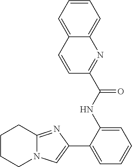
C1(NC(C2=NC3=CC=CC=C3C=C2)=O)=CC=CC=C1C1=CN2C(=N1)CCCC2
